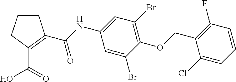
C1CCC(C(=O)O)=C1C(=O)NC1=CC(Br)=C(OCC2=C(F)C=CC=C2Cl)C(Br)=C1
